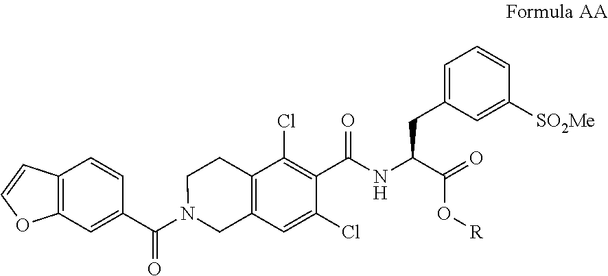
C12=C(C=C(C(N3CC4=C(CC3)C(Cl)=C(C(NC(C(=O)O[R])CC3=CC=CC([SO2Me])=C3)=O)C(Cl)=C4)=O)C=C1)OC=C2
